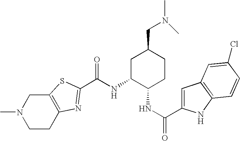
N(C1C(NC(=O)C2=CC3=C(N2)C=CC(Cl)=C3)CCC(CN(C)C)C1)C(=O)C1=NC2=C(CN(C)CC2)S1
